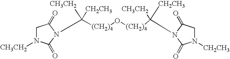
[(CH2)4](O[(CH2)4]C([CH3CH2])([CH2CH3])N1C(=O)CN([CH2CH3])C1=O)C([CH3CH2])([CH2CH3])N1C(=O)N([CH3CH2])CC1=O
